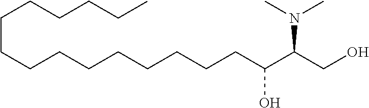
C(CO)(C(CCCCCCCCCCCCCCC)O)N(C)C
